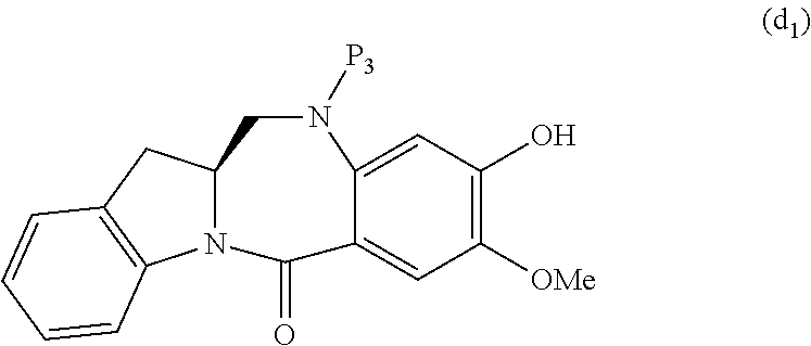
C1(O)=C([OMe])C=C2C(=C1)N([P3])CC1N(C2=O)C2=C(C1)C=CC=C2
